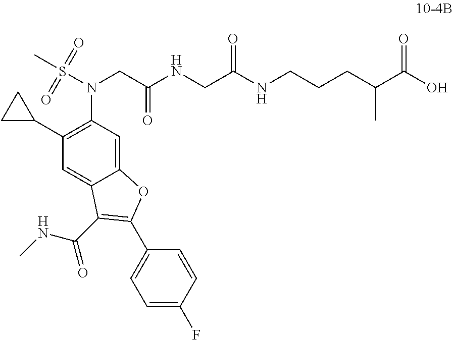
C1(C2CC2)=C(N(CC(NCC(NCCCC(C(O)=O)C)=O)=O)S(C)(=O)=O)C=C2C(=C1)C(C(NC)=O)=C(C1=CC=C(F)C=C1)O2
